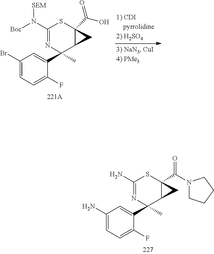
C1(Br)=CC=C(F)C(C2(C)C3C(C(O)=O)(SC(N([Boc])[SEM])=N2)C3)=C1.C1(N)=CC=C(F)C(C2(C)C3C(C(N4CCCC4)=O)(SC(N)=N2)C3)=C1
